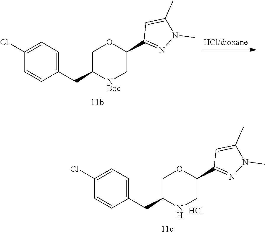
C1(Cl)=CC=C(CC2[NBoc]CC(C3=NN(C)C(C)=C3)OC2)C=C1.C1(Cl)=CC=C(CC2NCC(C3=NN(C)C(C)=C3)OC2)C=C1.Cl
